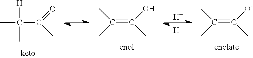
[H]C(C)(C)C(=O)C.C(=C(O)C)(C)C.[H].[H].C(=C([O-])C)(C)C
